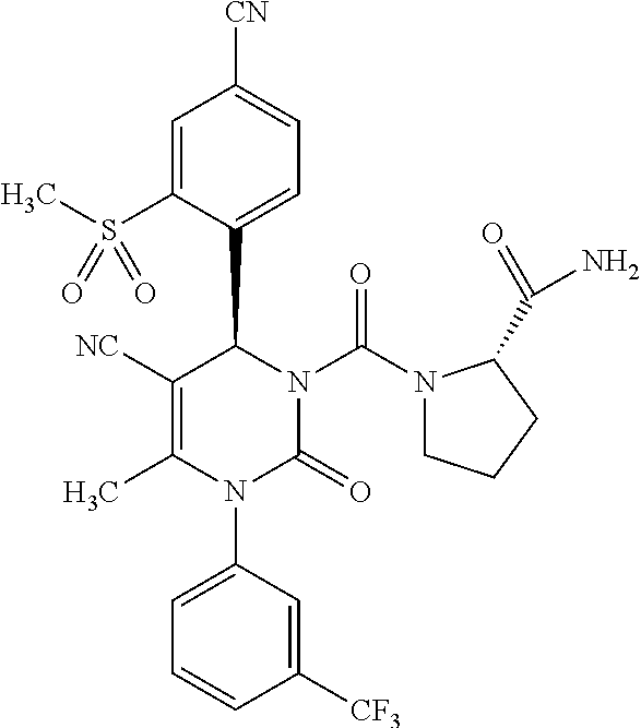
C1=C(S(C)(=O)=O)C(C2C([NC])=C(C)N(C3=CC=CC([CF3])=C3)C(=O)N2C(N2CCCC2C(=O)N)=O)=CC=C1[CN]
